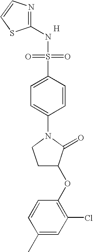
N1=C(NS(=O)(=O)C2=CC=C(N3CCC(OC4=C(Cl)C=C(C)C=C4)C3=O)C=C2)SC=C1.[H]
